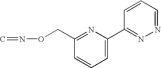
C1=CC=C(C2=NN=CC=C2)N=C1CON=C
